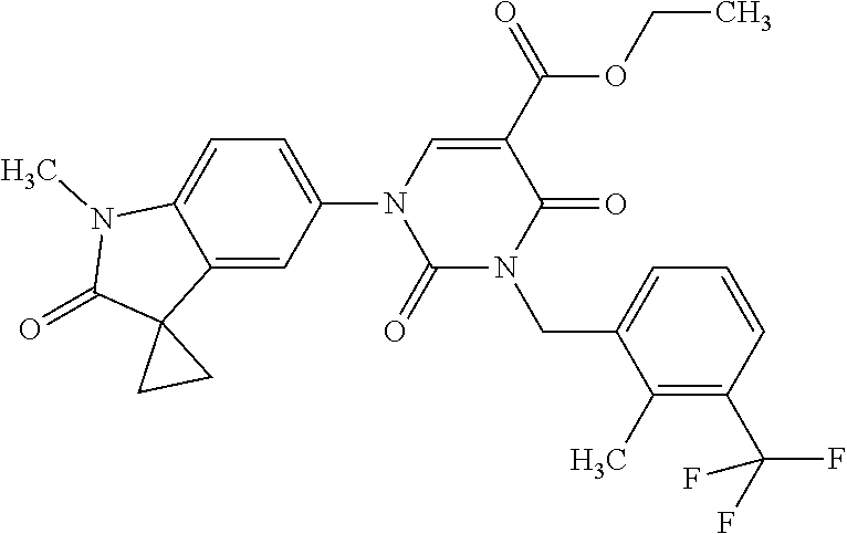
C12=CC(N3C(=O)N(CC4=CC=CC(C(F)(F)F)=C4C)C(=O)C(C(OCC)=O)=C3)=CC=C1N(C)C(=O)C21CC1
